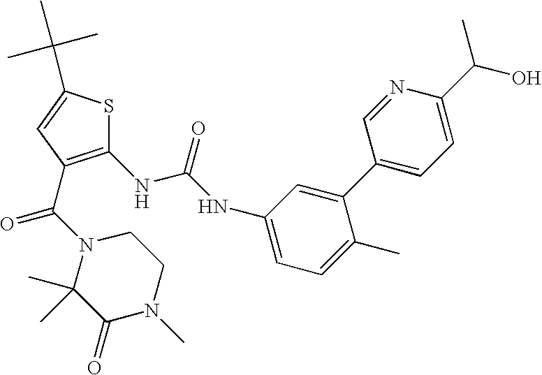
C1(NC(=O)NC2=CC=C(C)C(C3=CC=C(C(C)O)N=C3)=C2)=C(C(=O)N2C(C)(C)C(=O)N(C)CC2)C=C(C(C)(C)C)S1
